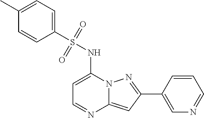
C1=C(C2=NN3C(=C2)N=CC=C3NS(C2=CC=C(C)C=C2)(=O)=O)C=CC=N1
